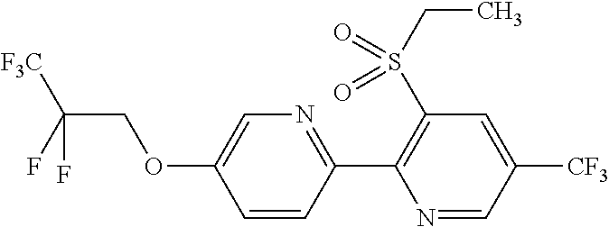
C(COC1=CN=C(C2=C(S(CC)(=O)=O)C=C([CF3])C=N2)C=C1)(F)([F3C])F
